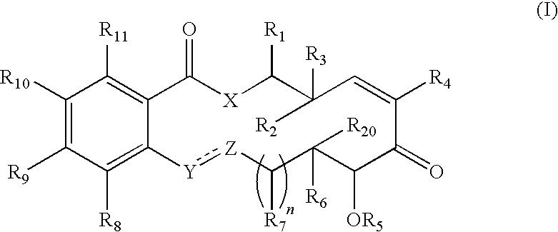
C1([R10])=C([R9])C([R8])=C2C(=C1[R11])C(=O)[X]C([R1])C([R3])([R2])C=C([R4])C(=O)C([OR5])C([R6])([R20])C([R7])[Z]:[Y]2
